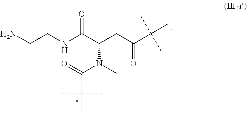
O=C(C(CC(C(C)(C)C)=O)N(C)C(=O)C(C)(C)C)NCCN
